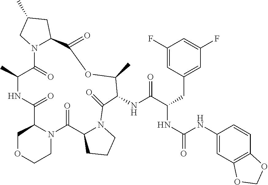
C1(F)=CC(CC(NC(=O)NC2=CC3=C(C=C2)OCO3)C(NC2C(=O)N3C(CCC3)C(=O)N3C(COCC3)C(=O)NC(C)C(=O)N3C(CC(C)C3)C(=O)OC2C)=O)=CC(F)=C1
